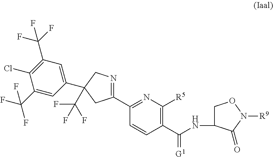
C1(C2=NC([R5])=C(C(NC3CON([R9])C3=O)=[G1])C=C2)=NCC(C(F)(F)F)(C2=CC(C(F)(F)F)=C(Cl)C(C(F)(F)F)=C2)C1
